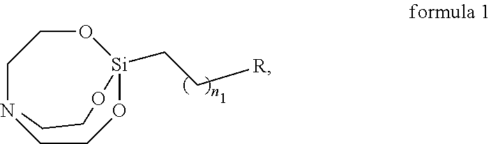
C(C[R])[Si]1(OCCC)OCCNCCO1
